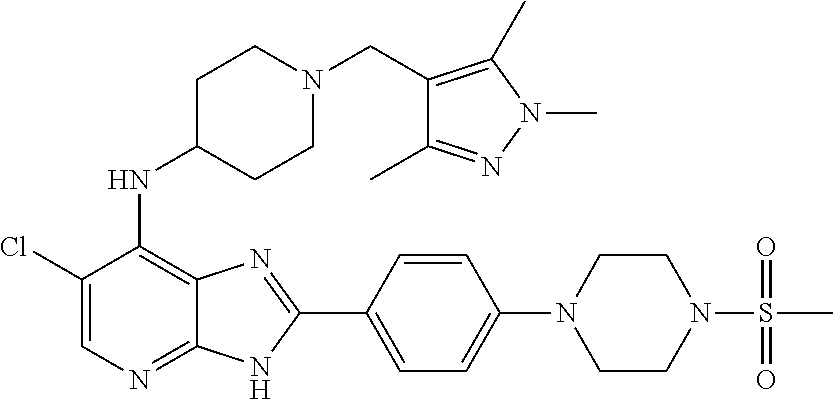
C1(Cl)=CN=C2C(=C1NC1CCN(CC3=C(C)N(C)N=C3C)CC1)N=C(C1=CC=C(N3CCN(S(=O)(=O)C)CC3)C=C1)N2
